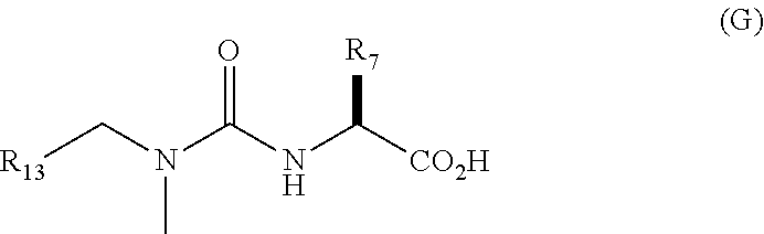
N(C([CO2H])[R7])C(N(C[R13])C)=O
